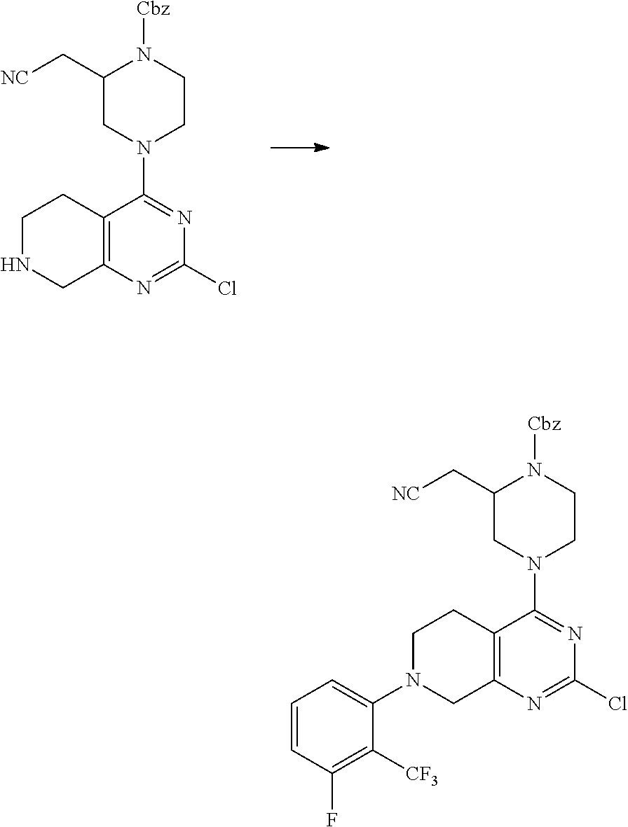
C12=C(N=C(Cl)N=C1N1CCN([Cbz])C(C[NC])C1)CN(C1=CC=CC(F)=C1[CF3])CC2.C12=C(N=C(Cl)N=C1N1CCN([Cbz])C(C[NC])C1)CNCC2
